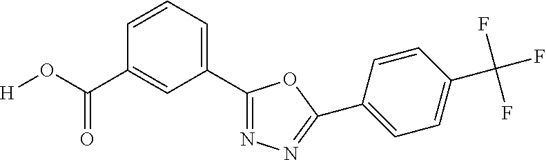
[H]OC(C1=CC(C2=NN=C(C3=CC=C(C(F)(F)F)C=C3)O2)=CC=C1)=O
